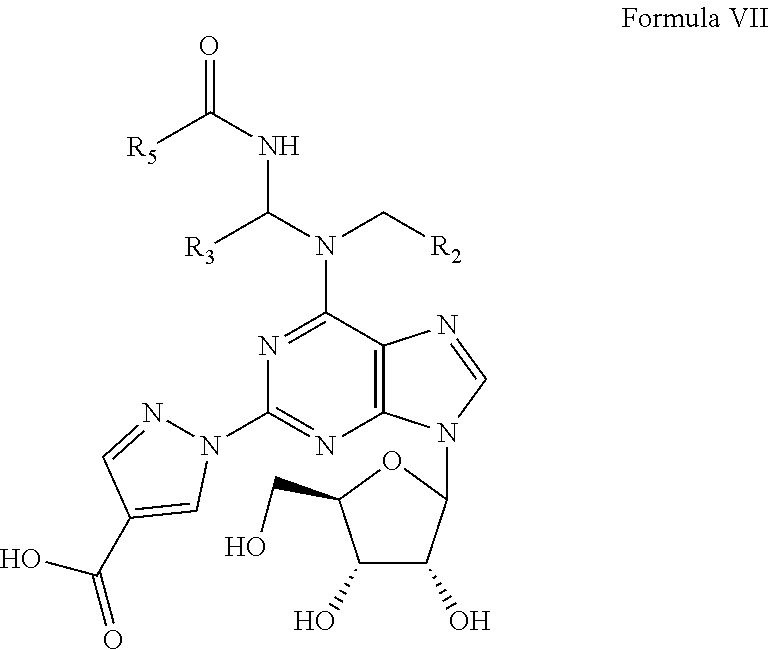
O=C([R5])NC([R3])N(C[R2])C1=NC(N2N=CC(C(O)=O)=C2)=NC2=C1N=CN2C1C(O)C(O)C(CO)O1
